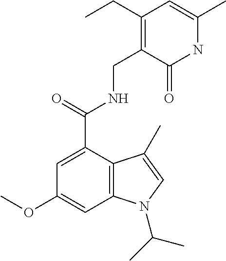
C1=C(C(NCC2=C(CC)C=C(C)NC2=O)=O)C2=C(C=C1OC)N(C(C)C)C=C2C
